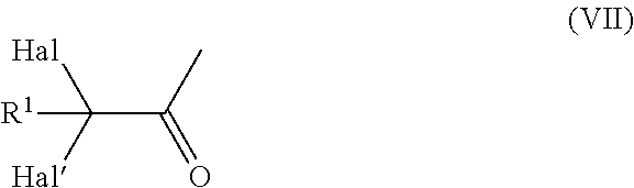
C(C(C)=O)([Hal])([Hal])[R1]
